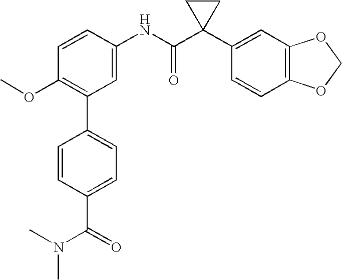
C1=CC(NC(C2(C3=CC4=C(C=C3)OCO4)CC2)=O)=CC(C2=CC=C(C(=O)N(C)C)C=C2)=C1OC
